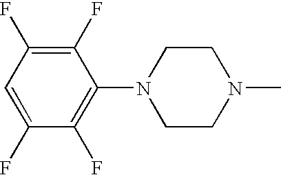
C1(F)=C(F)C=C(F)C(F)=C1N1CCN(C)CC1
